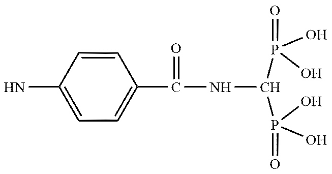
NC1=CC=C(C(NC(P(=O)(O)O)P(=O)(O)O)=O)C=C1
